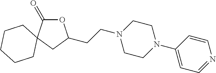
C(CN1CCN(C2=CC=NC=C2)CC1)C1OC(=O)C2(C1)CCCCC2
